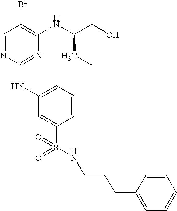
C1=NC(NC2=CC=CC(S(=O)(=O)NCCCC3=CC=CC=C3)=C2)=NC(NC(CO)CC)=C1Br
